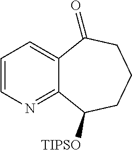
C1=CN=C2C(=C1)C(=O)CCCC2[TIPSO]
